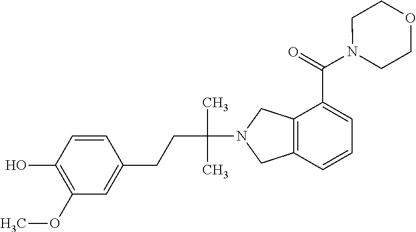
C1=CC(O)=C(OC)C=C1CCC(N1CC2=C(C1)C(C(N1CCOCC1)=O)=CC=C2)(C)C
